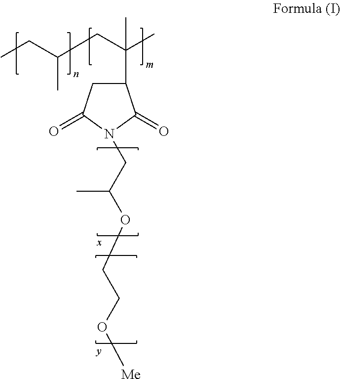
C1(C(C)(C)CC(CC)C)CC(=O)N(CC(OCCO[Me])C)C1=O
